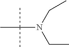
CC(C)(C)N(CC)CC
